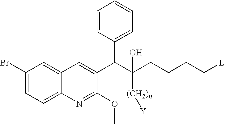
C1(Br)=CC=C2C(=C1)C=C(C(C(CCCC[L])([(CH2)n][Y])O)C1=CC=CC=C1)C(OC)=N2
